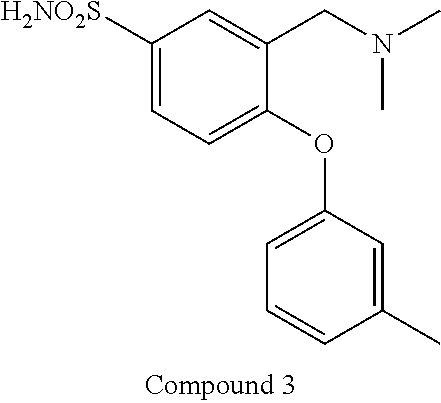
C1([H2NO2S])=CC=C(OC2=CC=CC(C)=C2)C(CN(C)C)=C1
